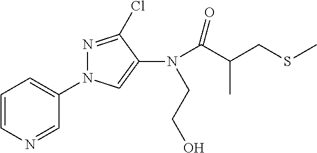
C1=CN=CC(N2N=C(Cl)C(N(C(C(CSC)C)=O)CCO)=C2)=C1
